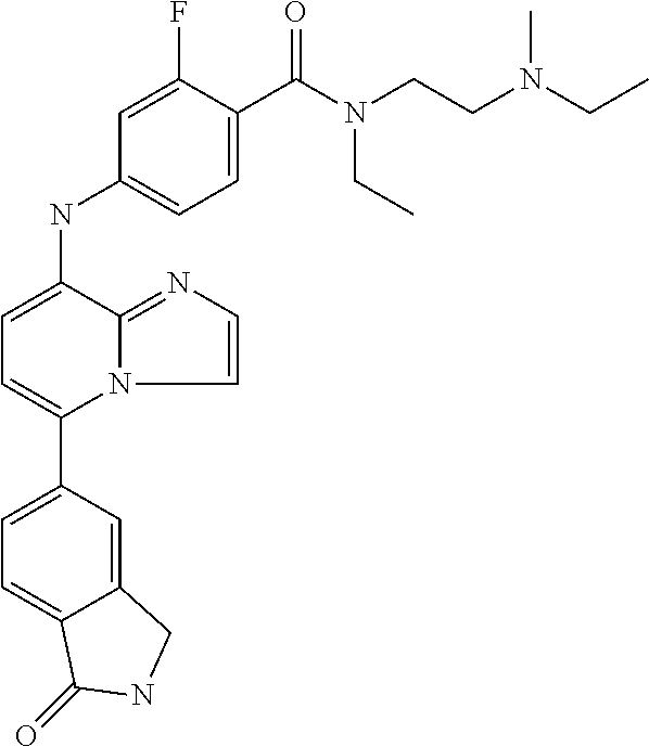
C1(C2=CC=C(NC3=CC=C(C(N(CCN(CC)C)CC)=O)C(F)=C3)C3=NC=CN23)=CC=C2C(=C1)CNC2=O
